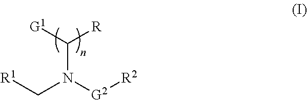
C(N([G2][R2])C[R1])([G1])[R]
